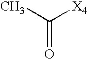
CC([X4])=O
